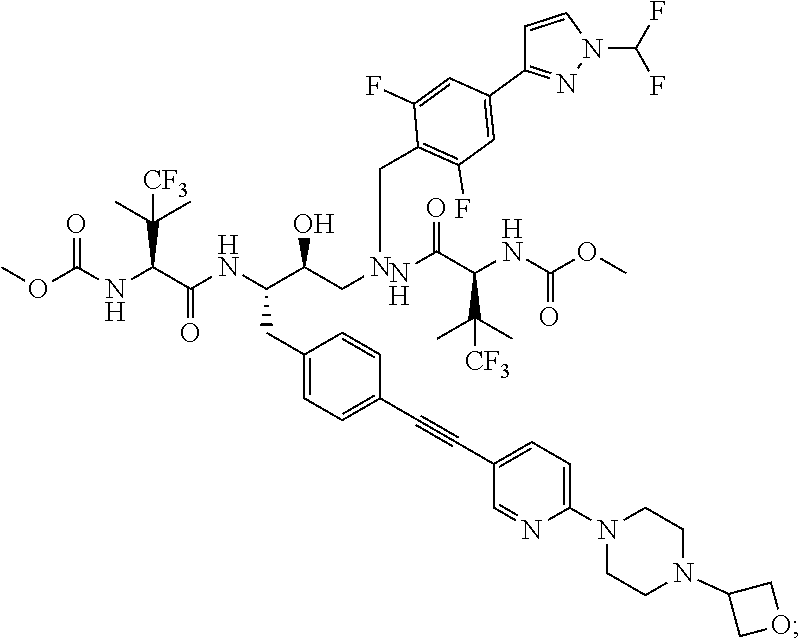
COC(NC(C(NC(C(CNCC1=C(F)C=C(C2=NN(C(F)F)C=C2)C=C1F)O)CC1=CC=C(C#CC2=CC=C(N3CCN(C4COC4)CC3)N=C2)C=C1)=O)C(C)(C)[CF3])=O.NC(C(NC(OC)=O)C(C)(C)[CF3])=O
